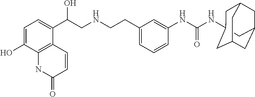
C1=C(O)C2=C(C(C(CNCCC3=CC=CC(NC(NC45CC6CC(C4)CC(C6)C5)=O)=C3)O)=C1)C=CC(=O)N2
